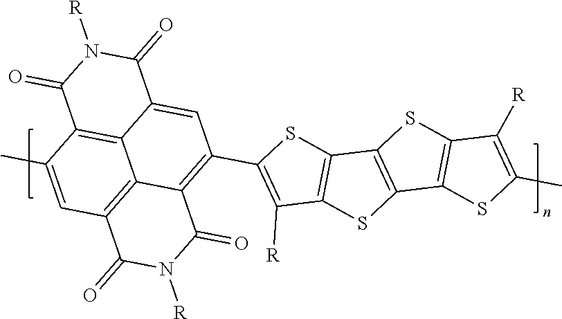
C1(=O)C2=C3C(=CC(C4=C([R])C5=C(S4)C4=C(S5)C5=C(S4)C([R])=C(C)S5)=C4C3=C(C=C2C)C(=O)N([R])C4=O)C(=O)N1[R]
